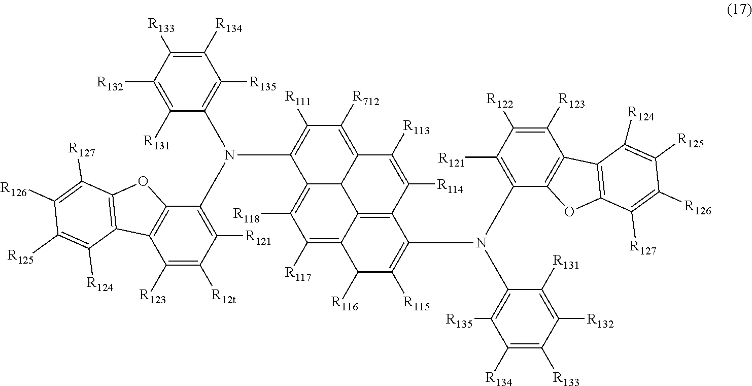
C1([R134])=C([R133])C([R132])=C([R131])C(N(C2=C([R121])C([R122])=C([R123])C3=C2OC2=C3C([R124])=C([R125])C([R126])=C2[R127])C2=C([R115])C([R116])C3=C([R117])C([R118])=C4C5C(=C([R712])C([R111])=C4N(C4=C([R121])C([R12t])=C([R123])C6=C4OC4=C6C([R124])=C([R125])C([R126])=C4[R127])C4=C([R135])C([R134])=C([R133])C([R132])=C4[R131])C([R113])=C([R114])C2=C53)=C1[R135]
